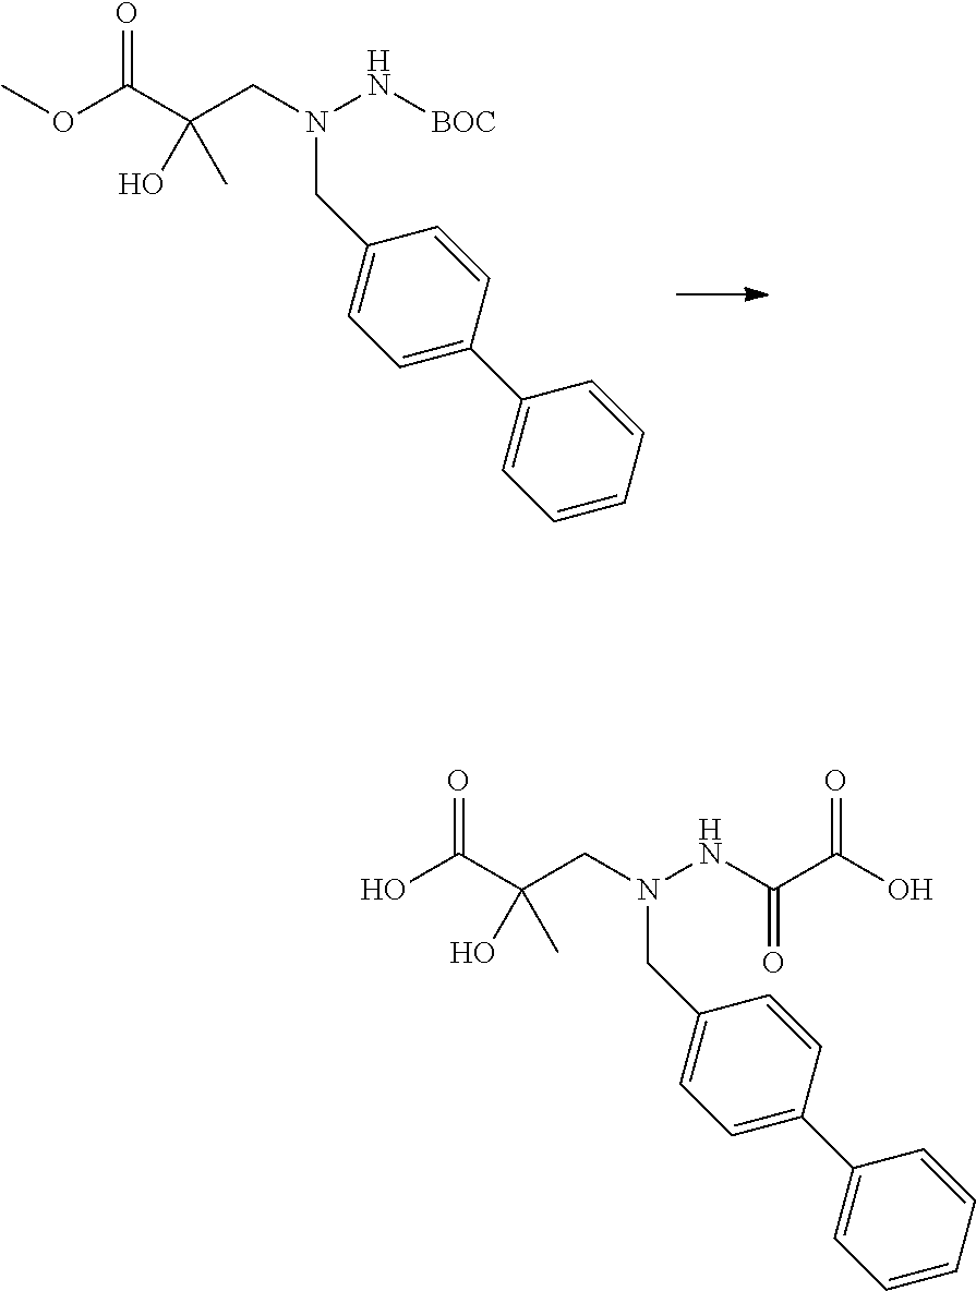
COC(C(CN(N[BOC])CC1=CC=C(C2=CC=CC=C2)C=C1)(O)C)=O.OC(C(CN(NC(C(O)=O)=O)CC1=CC=C(C2=CC=CC=C2)C=C1)(O)C)=O
